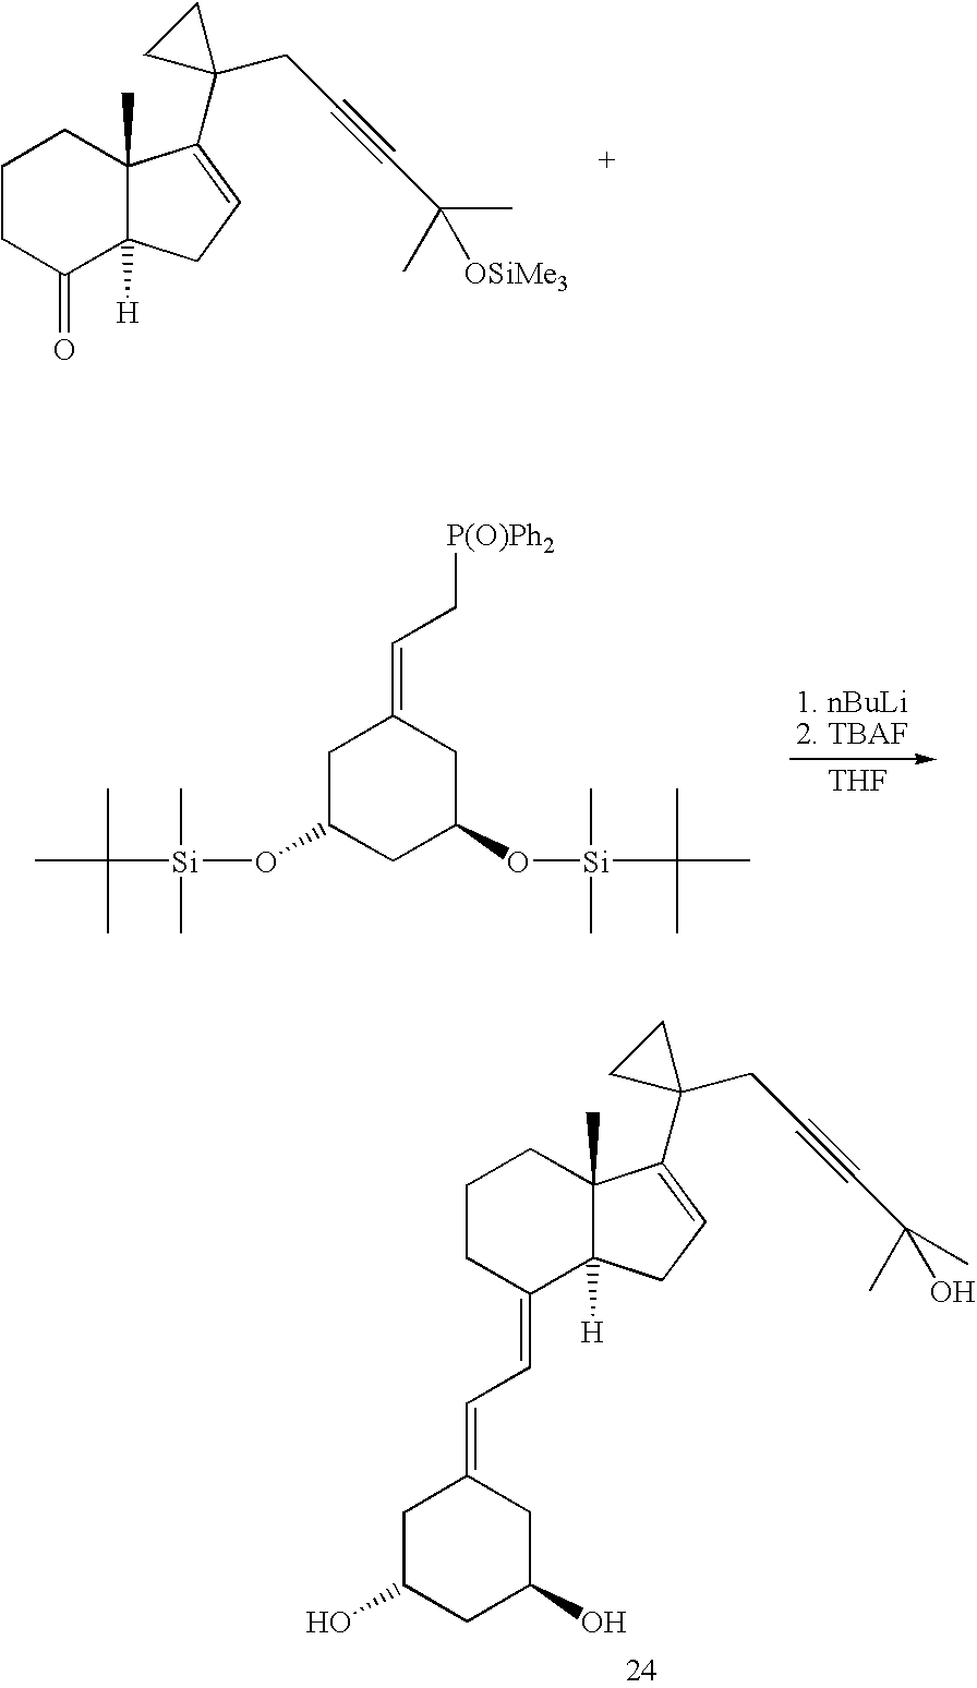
C1CC(=CC=C2CC(O)CC(O)C2)C2([H])C(C)(C1)C(C1(CC#CC(C)(C)O)CC1)=CC2.C1CC(=O)C2([H])C(C)(C1)C(C1(CC#CC(C)(C)[OSiMe3])CC1)=CC2.C1C(O[Si](C)(C)C(C)(C)C)CC(O[Si](C)(C)C(C)(C)C)CC1=CC[P(O)Ph2].[THF]
